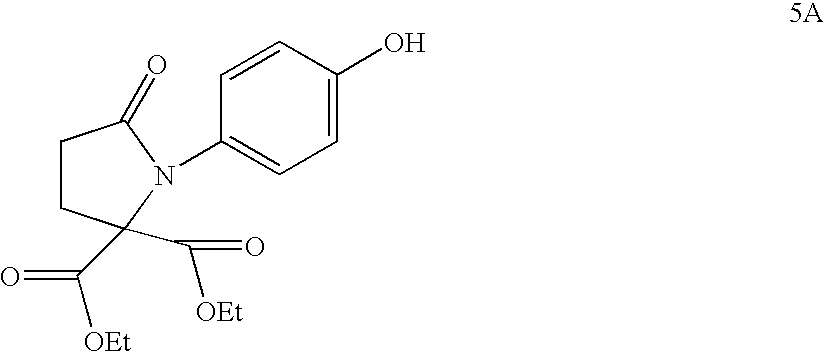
C1CC(C([OEt])=O)(C([OEt])=O)N(C2=CC=C(O)C=C2)C1=O
